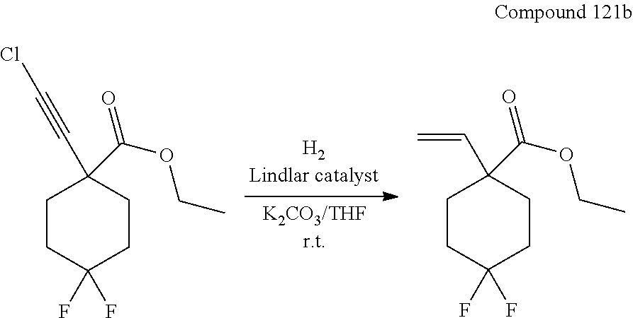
C1CC(F)(F)CCC1(C#CCl)C(OCC)=O.C1CC(F)(F)CCC1(C=C)C(OCC)=O
